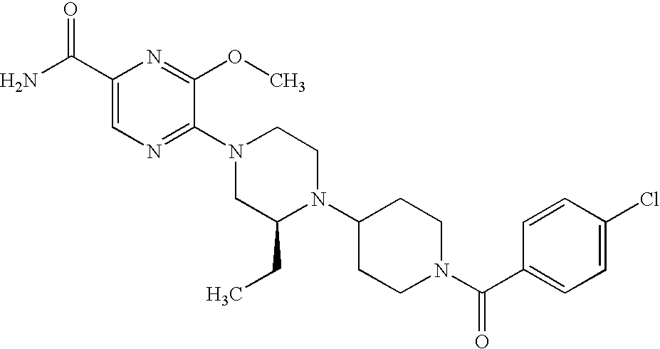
C1(C(N)=O)=CN=C(N2CC(CC)N(C3CCN(C(C4=CC=C(Cl)C=C4)=O)CC3)CC2)C(OC)=N1
